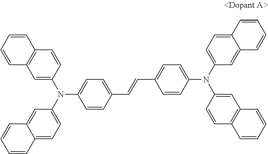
N(C1=CC=C(C=CC2=CC=C(N(C3=CC=C4C(=C3)C=CC=C4)C3=CC4=C(C=C3)C=CC=C4)C=C2)C=C1)(C1=CC=C2C(=C1)C=CC=C2)C1=CC2=C(C=C1)C=CC=C2
